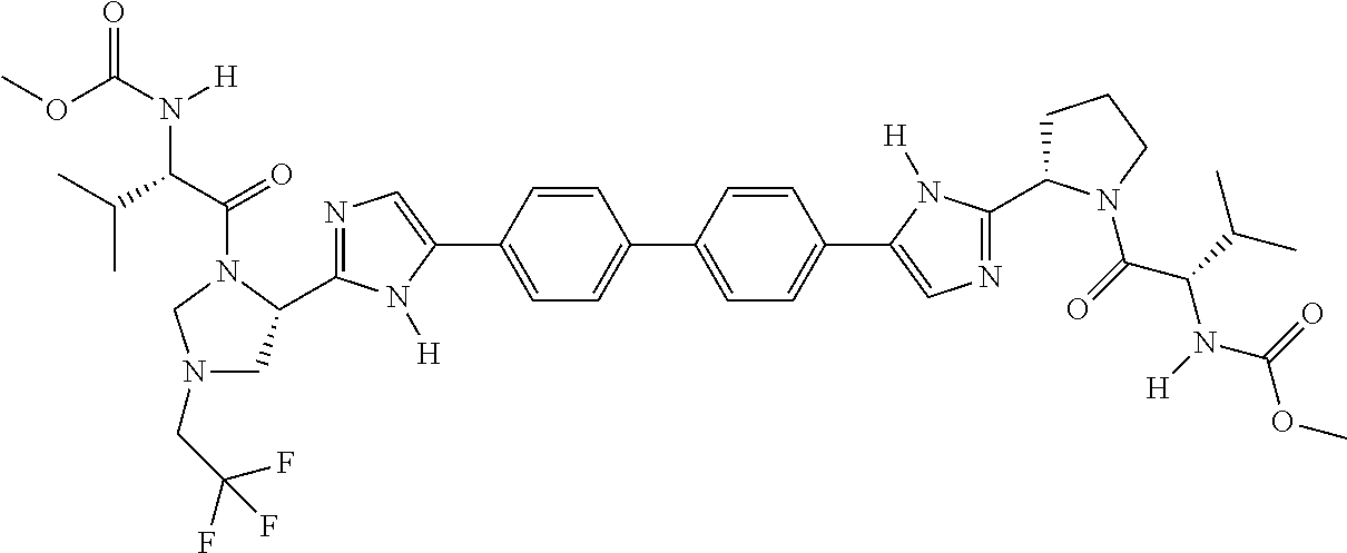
C1=C(C2=CN=C(C3CN(CC(F)(F)F)CN3C(=O)C(N([H])C(=O)OC)C(C)C)N2[H])C=CC(C2=CC=C(C3=CN=C(C4CCCN4C(C(N(C(OC)=O)[H])C(C)C)=O)N3[H])C=C2)=C1
